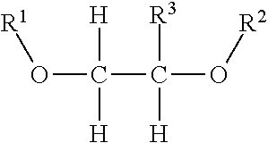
O(C([H])([H])C([R3])([H])O[R2])[R1]
